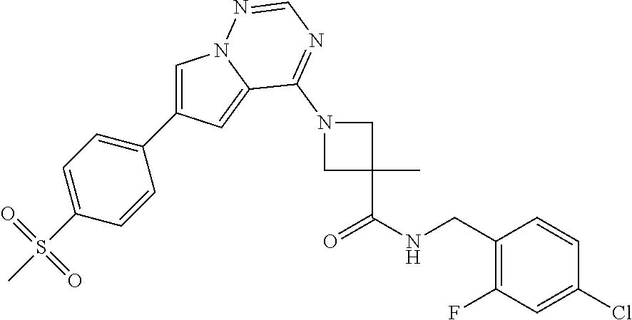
C1=C(C2=CC=C(S(C)(=O)=O)C=C2)C=C2N1N=CN=C2N1CC(C)(C(NCC2=C(F)C=C(Cl)C=C2)=O)C1
